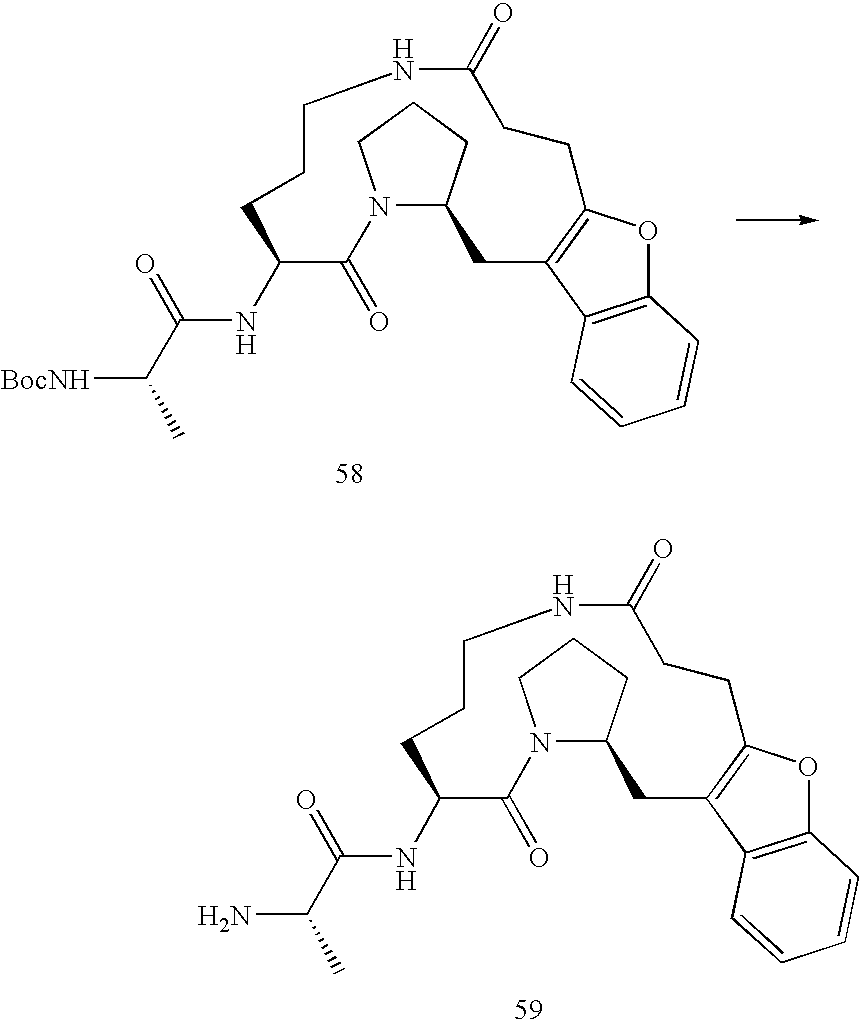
N12C(CCC1)CC1=C(OC3=C1C=CC=C3)CCC(=O)NCCCC(NC(C(C)[BocNH])=O)C2=O.N12C(CCC1)CC1=C(OC3=C1C=CC=C3)CCC(=O)NCCCC(NC(C(C)N)=O)C2=O
